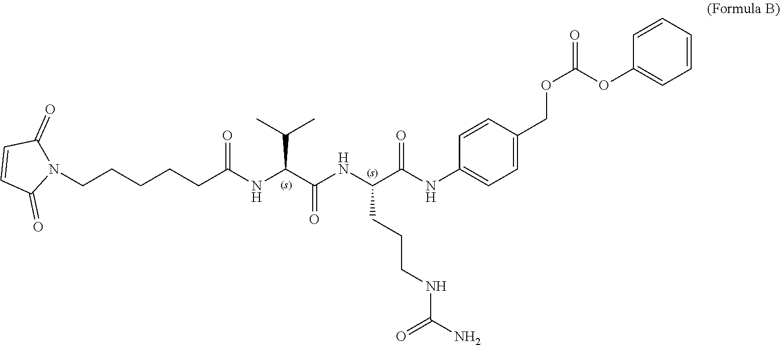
N1(CCCCCC(=O)NC(C(=O)NC(C(NC2=CC=C(COC(OC3=CC=CC=C3)=O)C=C2)=O)CCCNC(=O)N)C(C)C)C(=O)C=CC1=O
